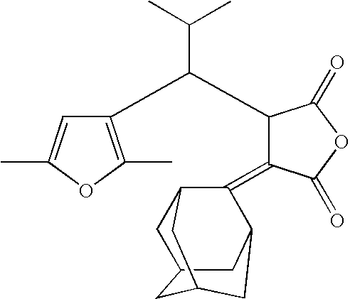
C1(C(C2C(=C3C4CC5CC(CC3C5)C4)C(=O)OC2=O)C(C)C)=C(C)OC(C)=C1
